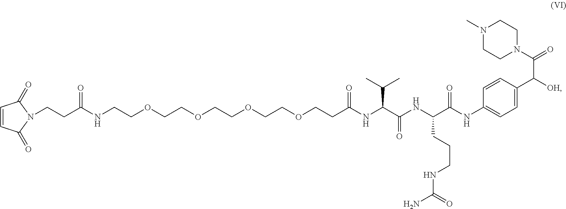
C1=CC(=O)N(CCC(NCCOCCOCCOCCOCCC(NC(C(NC(C(NC2=CC=C(C([OH])C(=O)N3CCN(C)CC3)C=C2)=O)CCCNC(=O)N)=O)C(C)C)=O)=O)C1=O
